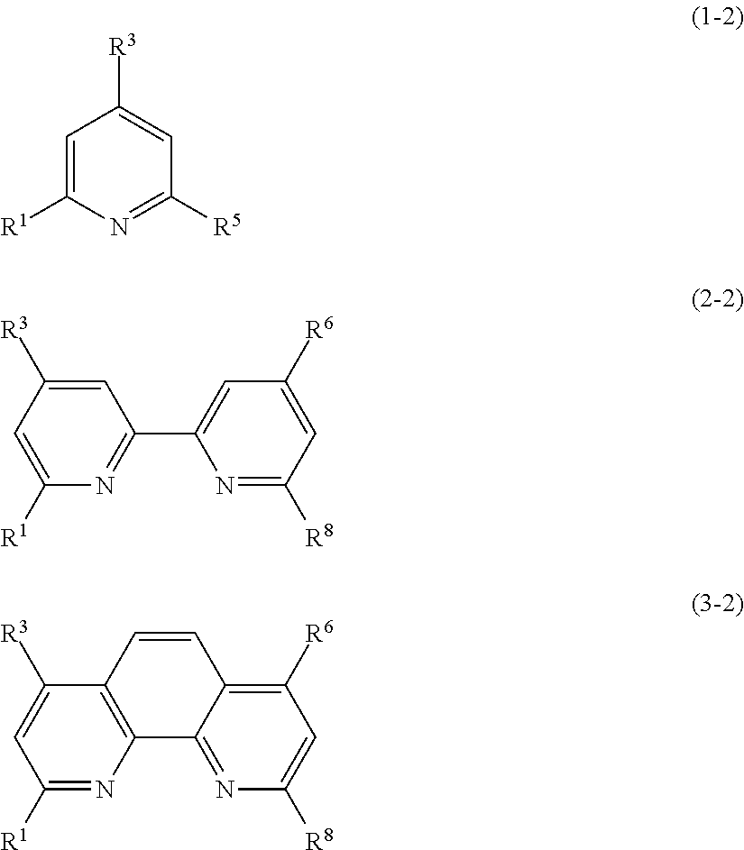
C1=C([R1])N=C([R5])C=C1[R3].C1=C([R1])N=C(C2=CC([R6])=CC([R8])=N2)C=C1[R3].C1=C([R3])C2=C(N=C1[R1])C1=NC([R8])=CC([R6])=C1C=C2
